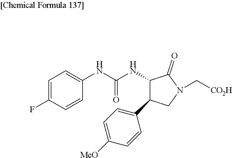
C1=C(F)C=CC(NC(NC2C(=O)N(C[CO2H])CC2C2=CC=C([MeO])C=C2)=O)=C1
